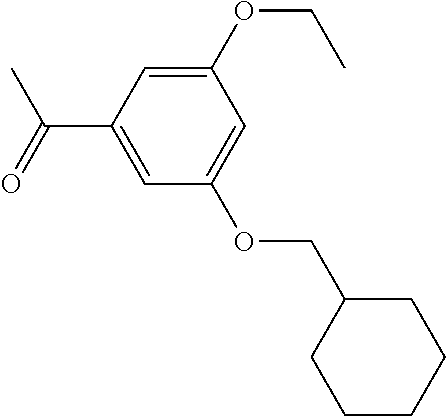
C(OC1=CC(OCC)=CC(C(C)=O)=C1)C1CCCCC1
